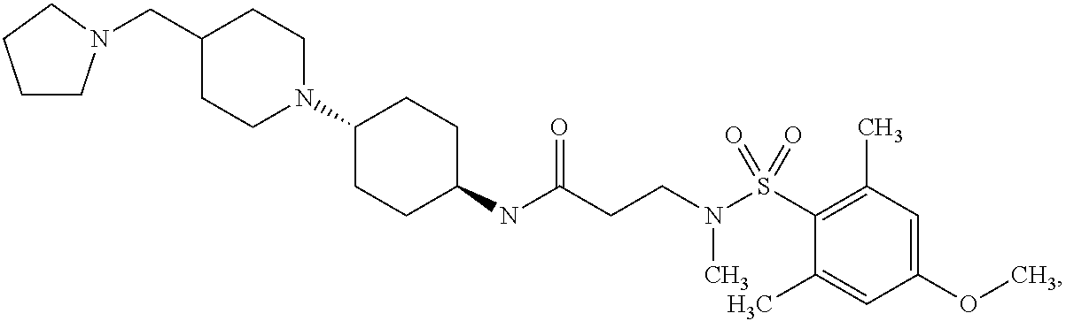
C(C1CCN(C2CCC(NC(CCN(S(C3=C(C)C=C(OC)C=C3C)(=O)=O)C)=O)CC2)CC1)N1CCCC1
